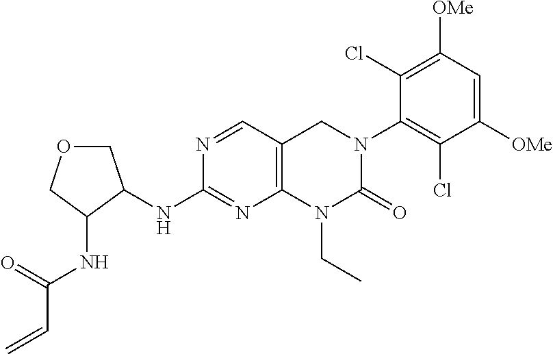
N(C1=NC2=C(C=N1)CN(C1=C(Cl)C([OMe])=CC([OMe])=C1Cl)C(=O)N2CC)C1C(NC(C=C)=O)COC1
